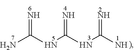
NC(NC(NC(N)=N)=N)=N
